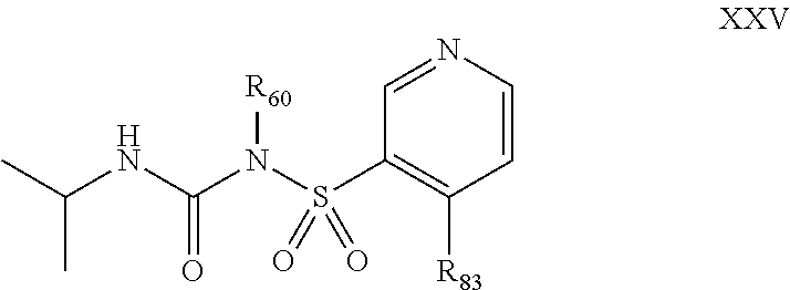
CC(NC(N(S(C1=C([R83])C=CN=C1)(=O)=O)[R60])=O)C
